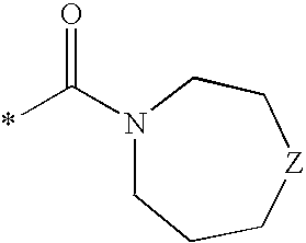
*C(N1CC[Z]CCC1)=O
